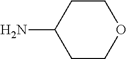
C1CC(N)CCO1
